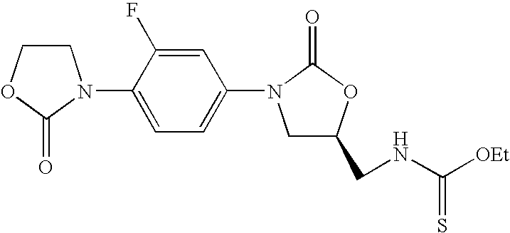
C1COC(=O)N1C1=CC=C(N2CC(CNC([OEt])=S)OC2=O)C=C1F
